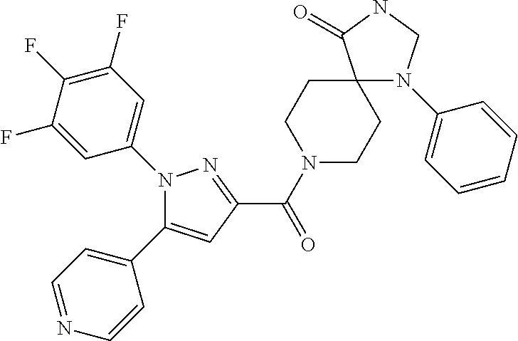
C(=O)(C1=NN(C2=CC(F)=C(F)C(F)=C2)C(C2=CC=NC=C2)=C1)N1CCC2(CC1)N(C1=CC=CC=C1)CNC2=O
